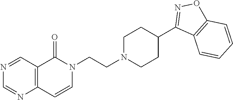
N1(CCN2CCC(C3=NOC4=C3C=CC=C4)CC2)C(=O)C2=C(C=C1)N=CN=C2
